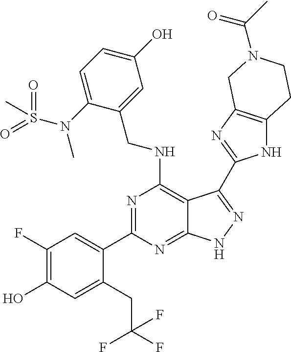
C1(NCC2=CC(O)=CC=C2N(S(=O)(=O)C)C)=C2C(=NC(C3=CC(F)=C(O)C=C3CC(F)(F)F)=N1)NN=C2C1=NC2=C(N1)CCN(C(=O)C)C2
